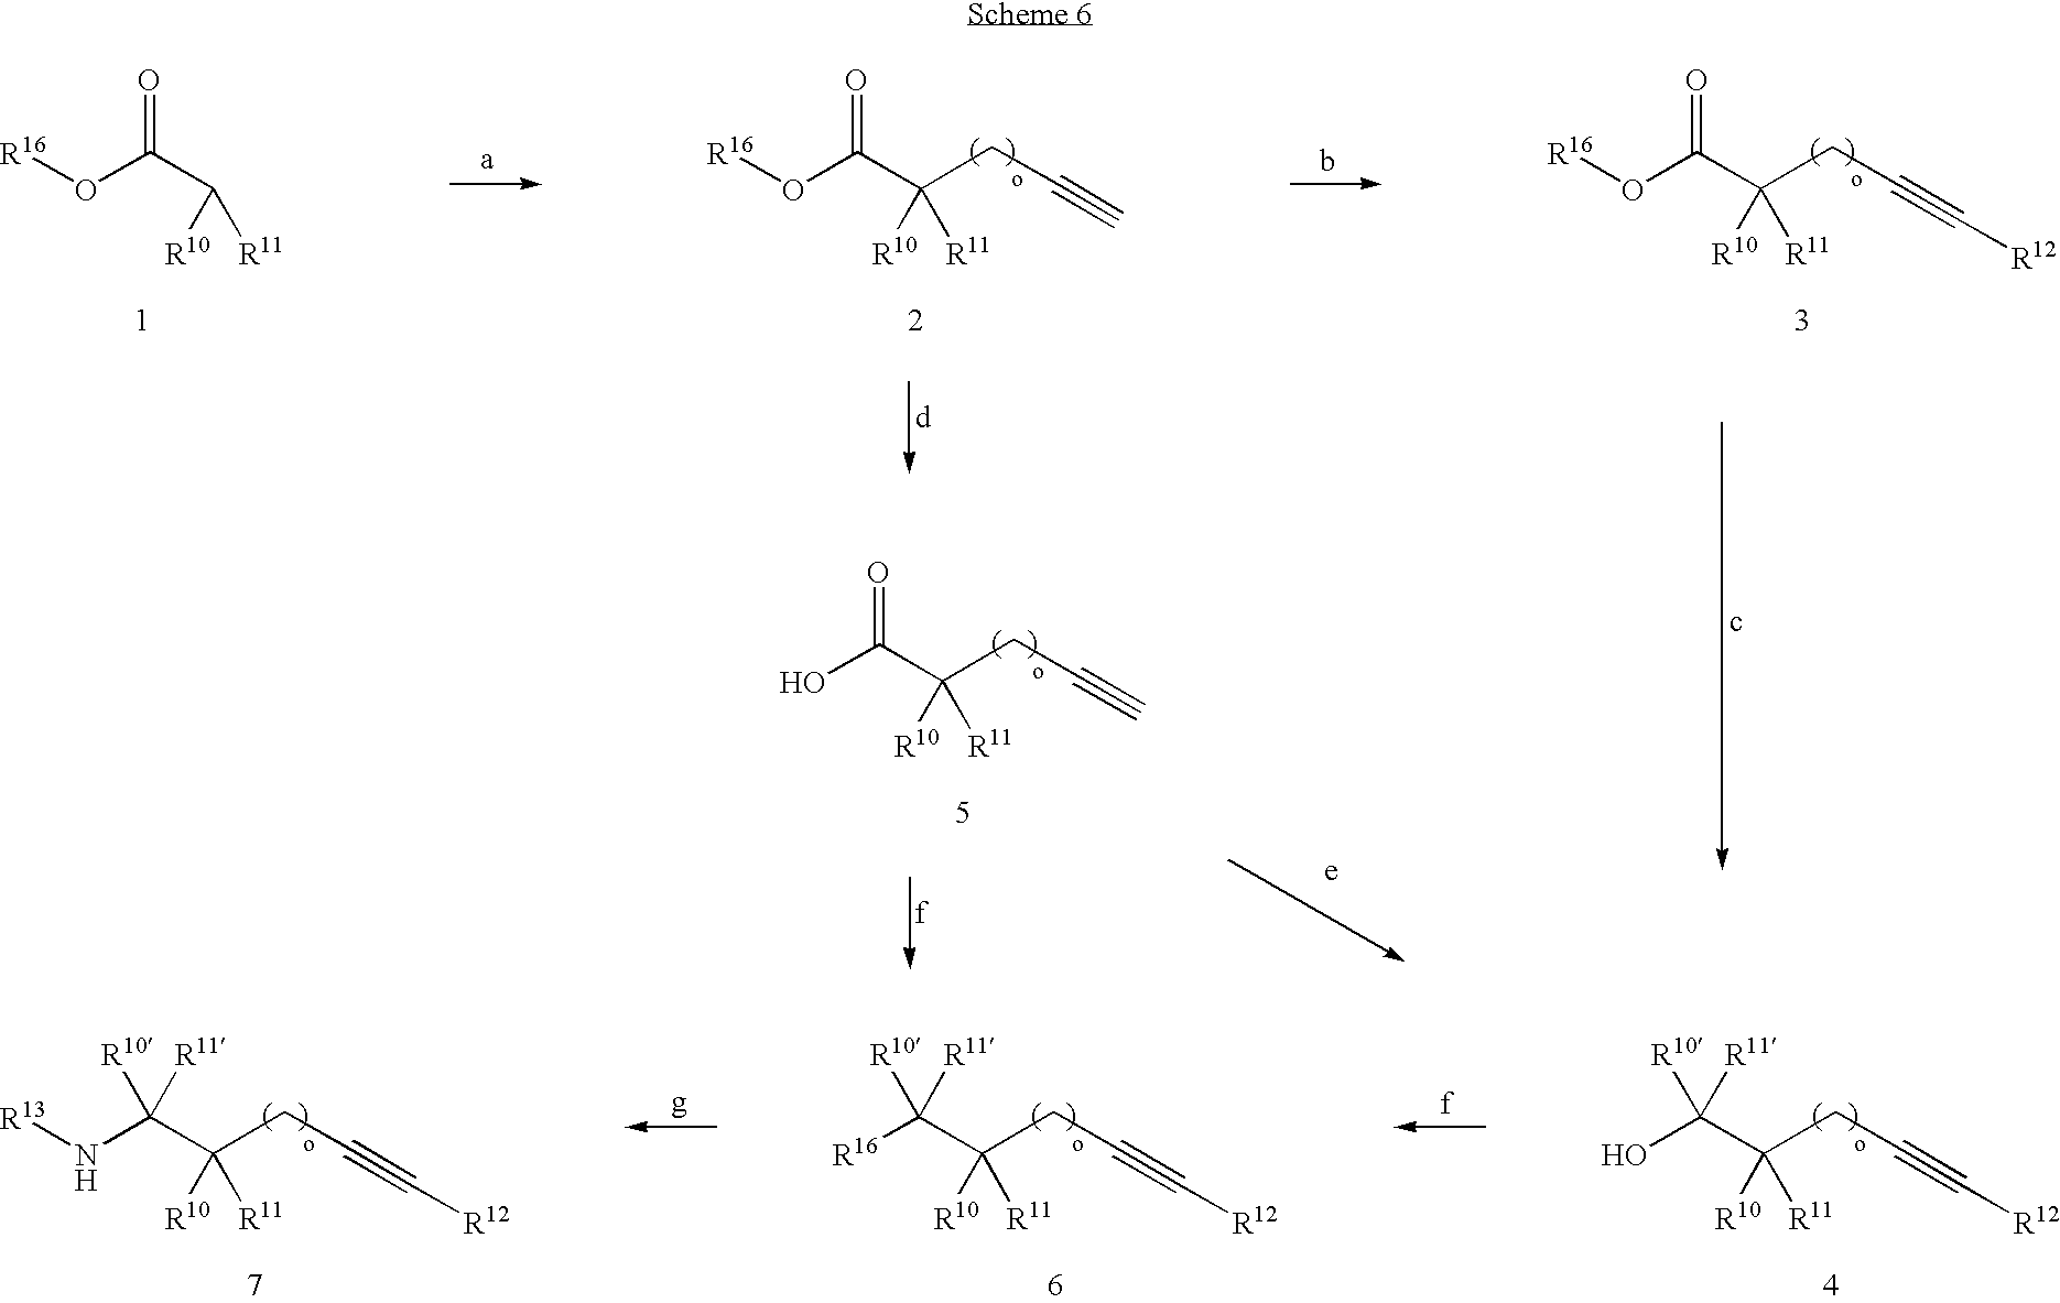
C(CC#C)([R10])([R11])C(O)=O.C(CC#C)([R10])([R11])C(O[R16])=O.C([R10])([R11])C(O[R16])=O.C(CC#C[R12])([R10])([R11])C(O[R16])=O.C(CC#C[R12])([R10])([R11])C(O)([R11])[R10].C(CC#C[R12])([R10])([R11])C(N[R13])([R11])[R10].C(CC#C[R12])([R10])([R11])C([R16])([R11])[R10]
